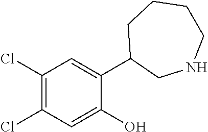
C1(Cl)=C(Cl)C=C(O)C(C2CNCCCC2)=C1
